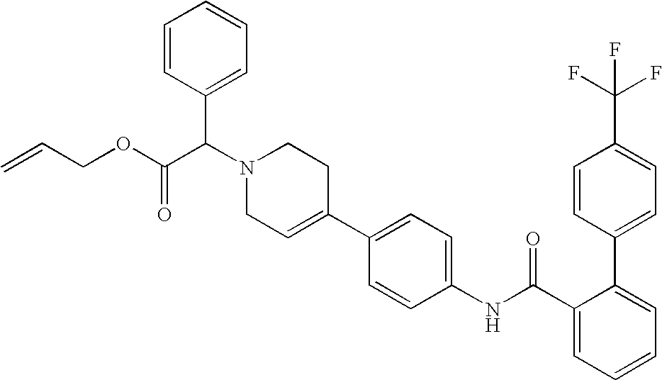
C1(C2=CC=C(NC(C3=CC=CC=C3C3=CC=C(C(F)(F)F)C=C3)=O)C=C2)=CCN(C(C(OCC=C)=O)C2=CC=CC=C2)CC1
